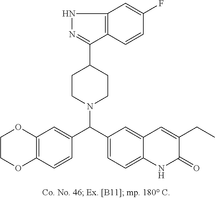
C1OC2=C(C=CC(C(C3=CC=C4C(=C3)C=C(CC)C(=O)N4)N3CCC(C4=NNC5=C4C=CC(F)=C5)CC3)=C2)OC1
